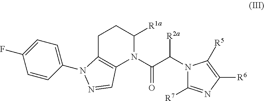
C1=CC(N2C3=C(N(C(C(N4C([R7])=NC([R6])=C4[R5])[R2a])=O)C([R1a])CC3)C=N2)=CC=C1F
